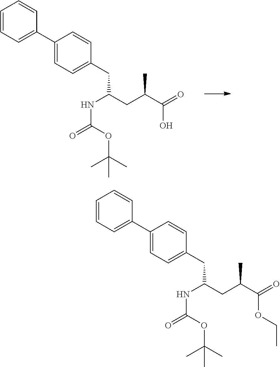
C1=CC=C(C2=CC=C(CC(CC(C(=O)O)C)NC(=O)OC(C)(C)C)C=C2)C=C1.C1=CC=C(C2=CC=C(CC(CC(C(=O)OCC)C)NC(=O)OC(C)(C)C)C=C2)C=C1
